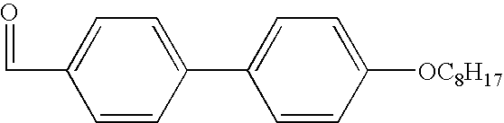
C1=CC(C2=CC=C([OC8H17])C=C2)=CC=C1C=O
